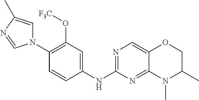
N1(C2=C(O[F3C])C=C(NC3=NC=C4C(=N3)N(C)C(C)CO4)C=C2)C=C(C)N=C1
